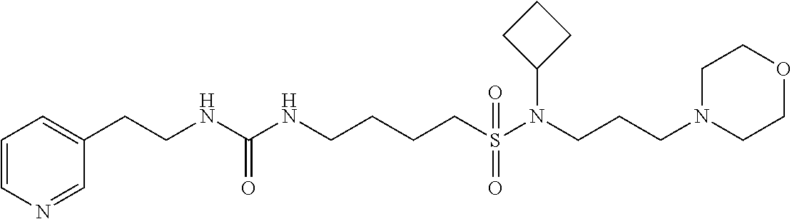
N1=CC(CCNC(NCCCCS(N(CCCN2CCOCC2)C2CCC2)(=O)=O)=O)=CC=C1
